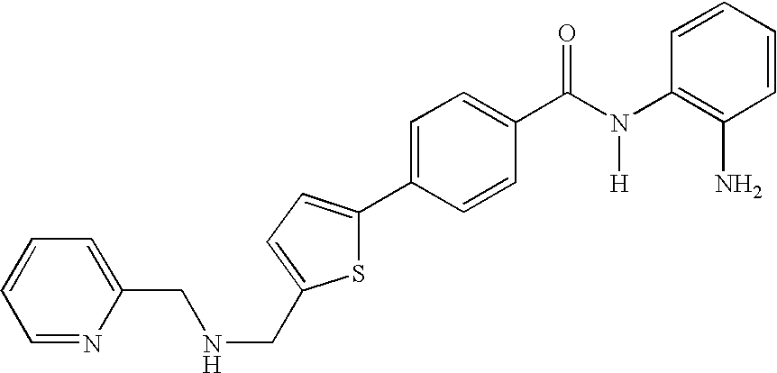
C1(C2=CC=C(CNCC3=CC=CC=N3)S2)=CC=C(C(N(C2=C(N)C=CC=C2)[H])=O)C=C1
